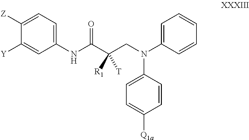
C1([Y])=CC(NC(C(CN(C2=CC=CC=C2)C2=CC=C([Q1a])C=C2)([T])[R1])=O)=CC=C1[Z]
